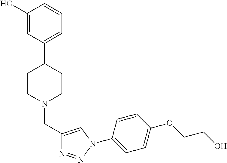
C1(O)=CC(C2CCN(CC3=CN(C4=CC=C(OCCO)C=C4)N=N3)CC2)=CC=C1
